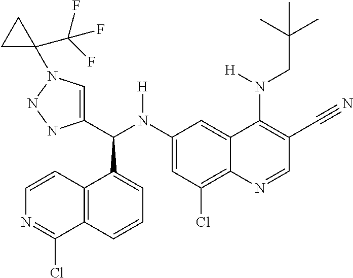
C1(N(C(C2=CN(C3(C(F)(F)F)CC3)NN2)C2=CC=CC3=C2C=CN=C3Cl)[H])=CC(Cl)=C2C(=C1)C(N(CC(C)(C)C)[H])=C(C#N)C=N2
